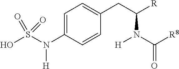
C1=C(N(S(O)(=O)=O)[H])C=CC(CC(N(C(=O)[R8])[H])[R])=C1
